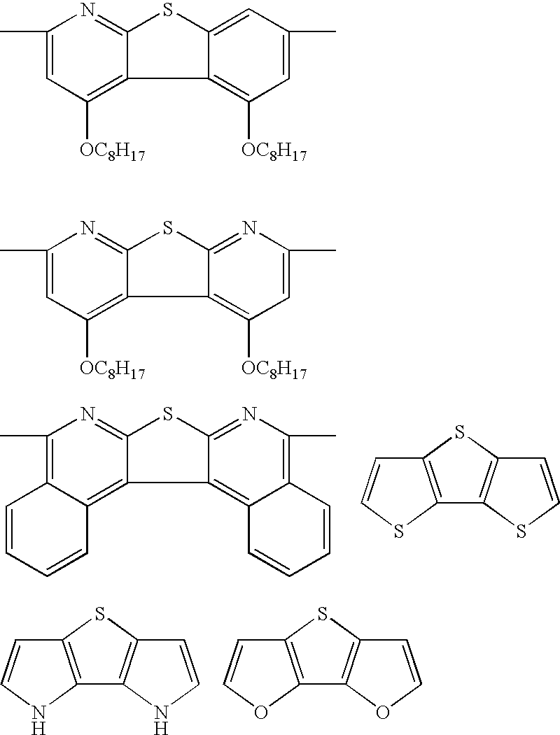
C1(C)=C2C(=C3C(=N1)SC1=NC(C)=C4C(=C31)C=CC=C4)C=CC=C2.C12=C(SC3=C1SC=C3)C=CS2.C12=C(SC3=C1NC=C3)C=CN2.C12=C(SC3=C1OC=C3)C=CO2.C1(C)=CC([OC8H17])=C2C(=N1)SC1=CC(C)=CC([OC8H17])=C21.C1(C)=CC([OC8H17])=C2C(=N1)SC1=NC(C)=CC([OC8H17])=C21
